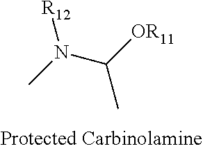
N(C(C)[OR11])(C)[R12]
